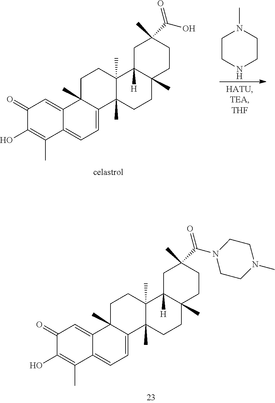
C1C2([H])C(C)(CCC1(C(N1CCN(C)CC1)=O)C)CCC1(C)C2(C)CCC2(C)C1=CC=C1C2=CC(=O)C(O)=C1C.C1C2([H])C(C)(CCC1(C(O)=O)C)CCC1(C)C2(C)CCC2(C)C1=CC=C1C2=CC(=O)C(O)=C1C.C1CNCCN1C
